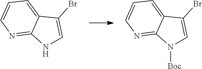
C1=C2C(Br)=CNC2=NC=C1.C1=C2C(Br)=CN([Boc])C2=NC=C1
